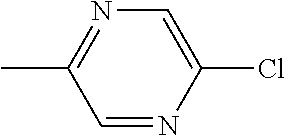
N1=C(C)C=NC(Cl)=C1
